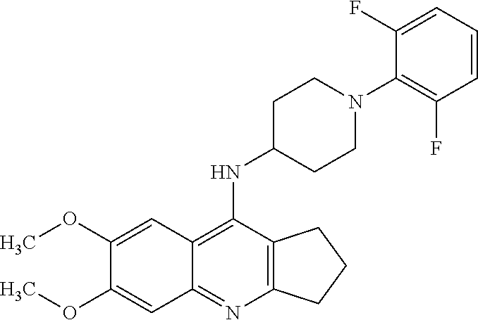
C1(OC)=CC2=C(NC3CCN(C4=C(F)C=CC=C4F)CC3)C3=C(N=C2C=C1OC)CCC3
